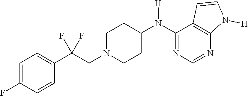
C1=C(F)C=CC(C(CN2CCC(N(C3=NC=NC4=C3C=CN4[H])[H])CC2)(F)F)=C1
